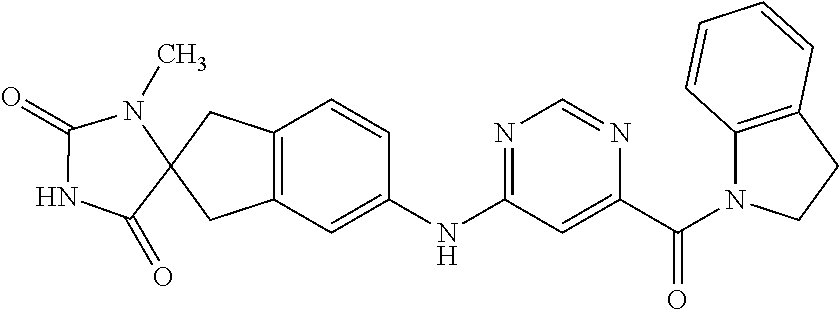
C12=C(C=C(NC3=NC=NC(C(=O)N4C5=C(CC4)C=CC=C5)=C3)C=C1)CC1(C2)C(=O)NC(=O)N1C
